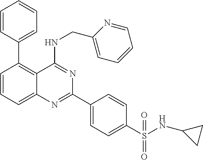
C1=CC=C2C(=C1C1=CC=CC=C1)C(NCC1=CC=CC=N1)=NC(C1=CC=C(S(NC3CC3)(=O)=O)C=C1)=N2
